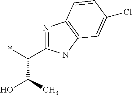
N1=C(C(*)C(C)O)NC2=C1C=CC(Cl)=C2
